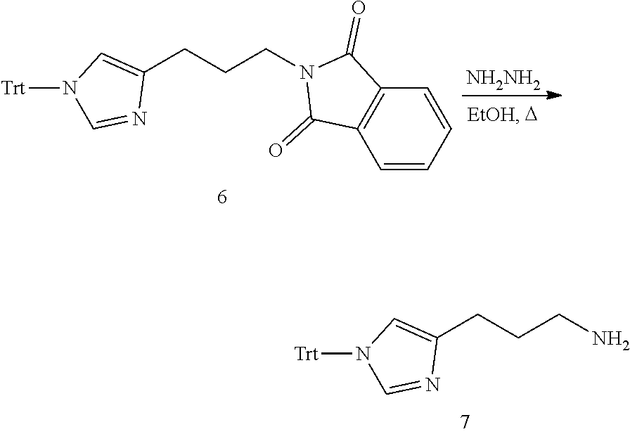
C1(CCCN2C(=O)C3=C(C2=O)C=CC=C3)=CN([Trt])C=N1.[NH2NH2].C1(CCCN)=CN([Trt])C=N1
